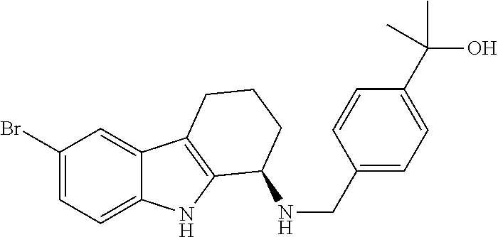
C1(Br)=CC=C2C(=C1)C1=C(N2)C(NCC2=CC=C(C(O)(C)C)C=C2)CCC1
